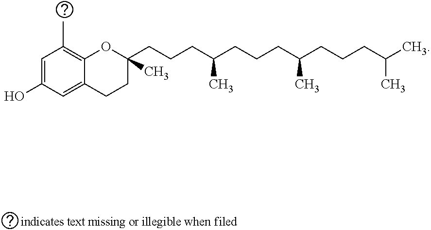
C1(O)=CC(C)=C2C(=C1)CCC(C)(CCCC(CCCC(C)CCCC(C)C)C)O2
